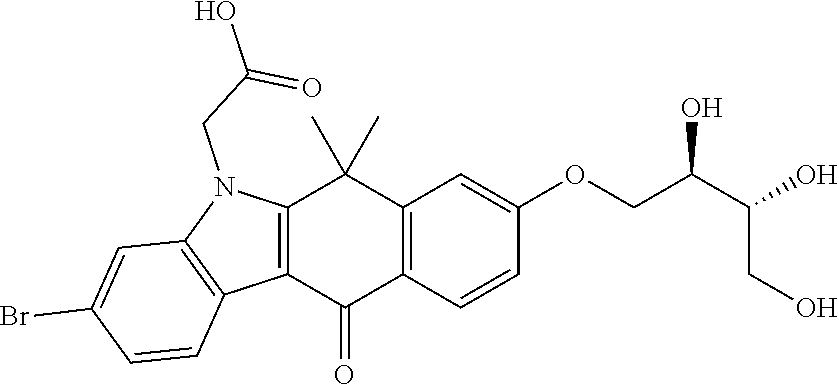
C12=C(C=CC(OCC(C(O)CO)O)=C1)C(=O)C1=C(C2(C)C)N(CC(O)=O)C2=C1C=CC(Br)=C2
